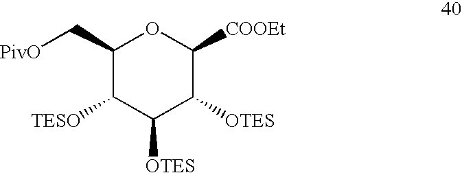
C1(C[PivO])C([TESO])C([OTES])C([OTES])C([COOEt])O1
